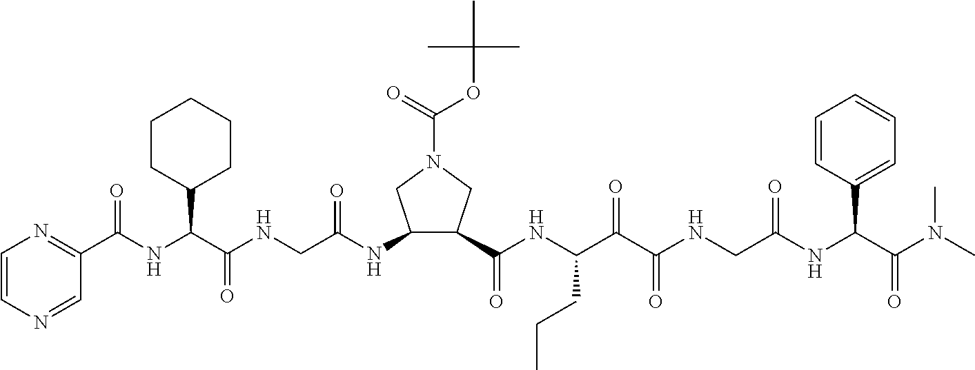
C1(C(NC(C(NCC(=O)NC2C(C(=O)NC(C(C(NCC(NC(C(N(C)C)=O)C3=CC=CC=C3)=O)=O)=O)CCC)CN(C(=O)OC(C)(C)C)C2)=O)C2CCCCC2)=O)=NC=CN=C1
